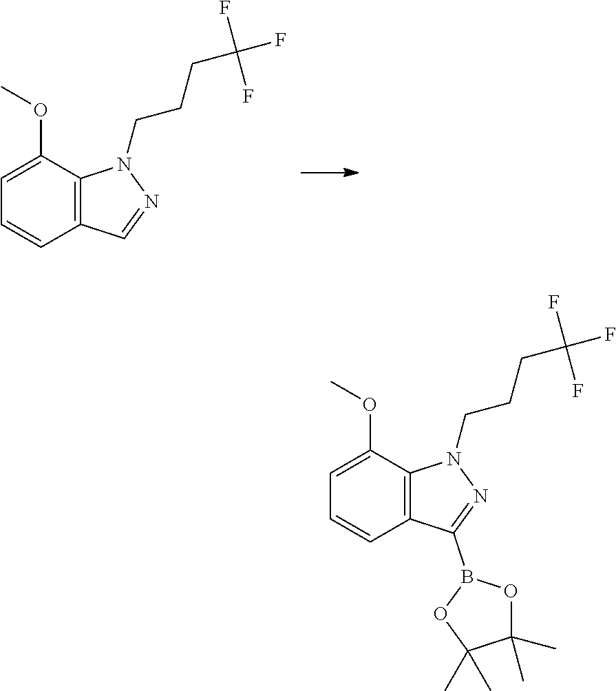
C12=C(C(OC)=CC=C1)N(CCCC(F)(F)F)N=C2B1OC(C)(C)C(C)(C)O1.C12=C(C(OC)=CC=C1)N(CCCC(F)(F)F)N=C2
